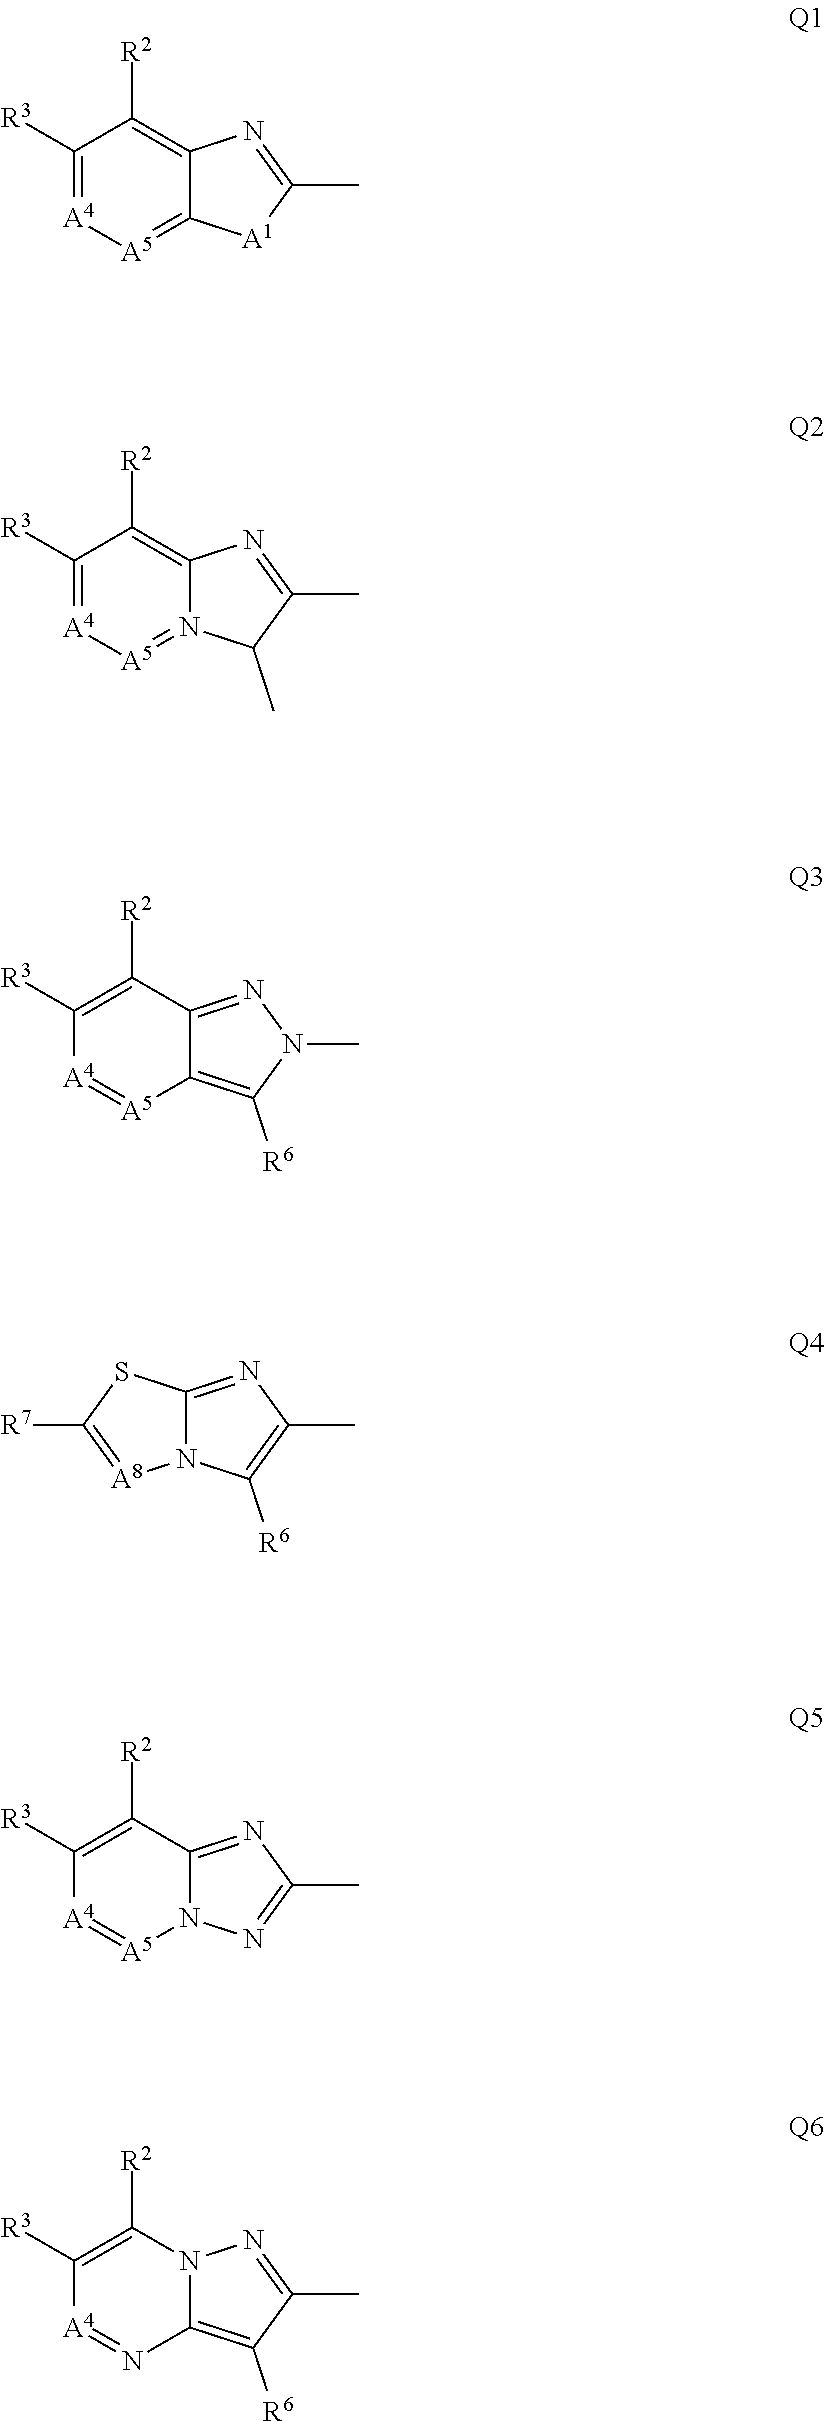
C1([R3])=[A4][A5]=C2C(=C1[R2])N=C(C)[A1]2.C1([R3])=[A4][A5]=N2C(=C1[R2])N=C(C)C2C.C1([R3])=C([R2])C2=NN(C)C([R6])=C2[A5]=[A4]1.N12C(=NC(C)=C1[R6])SC([R7])=[A8]2.C1([R3])=C([R2])C2=NC(C)=NN2[A5]=[A4]1.C1([R3])=C([R2])N2C(=C([R6])C(C)=N2)N=[A4]1
